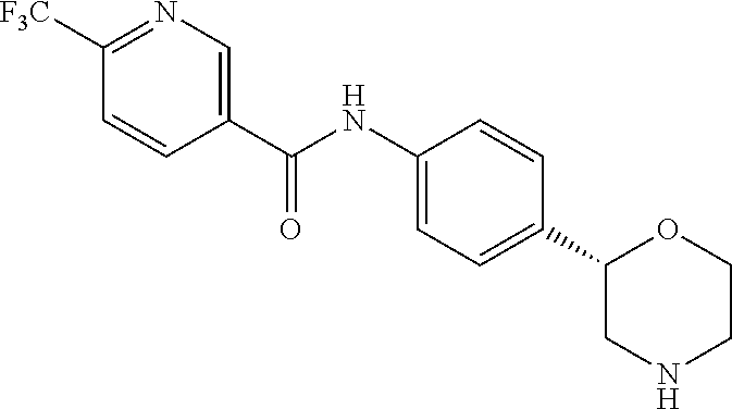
C1(C(NC2=CC=C(C3CNCCO3)C=C2)=O)=CN=C([F3C])C=C1
